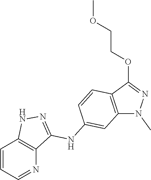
C1=CC=NC2=C1NN=C2NC1=CC2=C(C(OCCOC)=NN2C)C=C1
